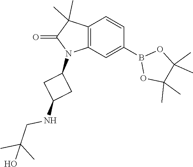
C12=C(C=C(B3OC(C)(C)C(C)(C)O3)C=C1)N(C1CC(NCC(C)(C)O)C1)C(=O)C2(C)C
